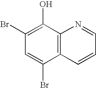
C12=C(C(O)=C(Br)C=C1Br)N=CC=C2
